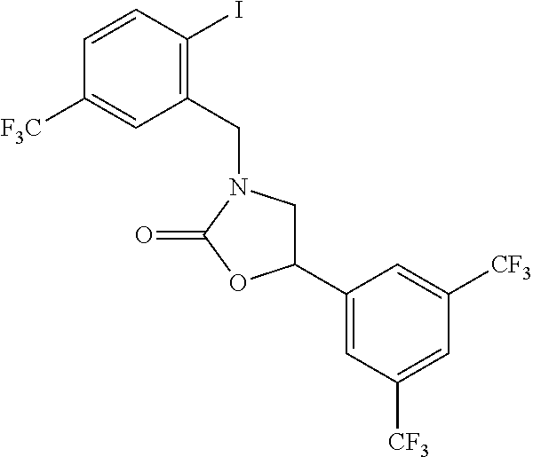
C1([F3C])=CC(CN2CC(C3=CC([CF3])=CC([CF3])=C3)OC2=O)=C(I)C=C1
